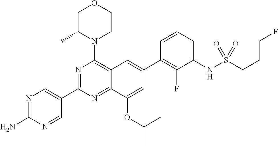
N1=C(N)N=CC(C2=NC(N3CCOCC3C)=C3C(=N2)C(OC(C)C)=CC(C2=C(F)C(NS(=O)(=O)CCCF)=CC=C2)=C3)=C1
